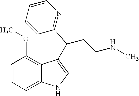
C1=CC=C2C(=C1OC)C(C(CCNC)C1=NC=CC=C1)=CN2
